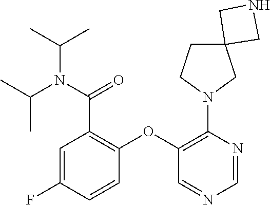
C1=C(F)C=CC(OC2=C(N3CC4(CC3)CNC4)N=CN=C2)=C1C(=O)N(C(C)C)C(C)C
